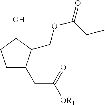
C1CC(O)C(COC(=O)CC)C1CC([OR1])=O
